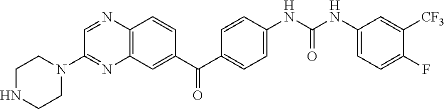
C1=NC2=C(N=C1N1CCNCC1)C=C(C(C1=CC=C(NC(NC3=CC=C(F)C([CF3])=C3)=O)C=C1)=O)C=C2
